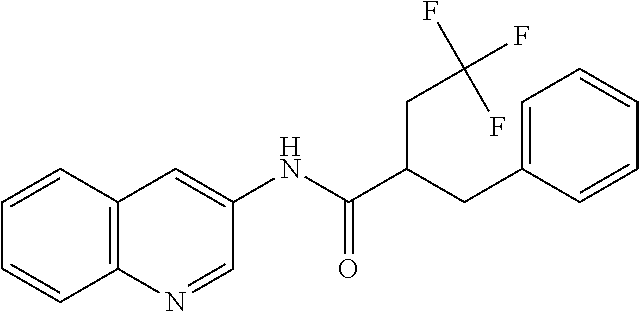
C12=C(N=CC(NC(C(CC3=CC=CC=C3)CC(F)(F)F)=O)=C1)C=CC=C2
